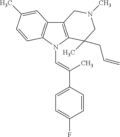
C12=C(N(C=C(C3=CC=C(F)C=C3)C)C3=C1C=C(C)C=C3)C(CC=C)(C)CN(C)C2
